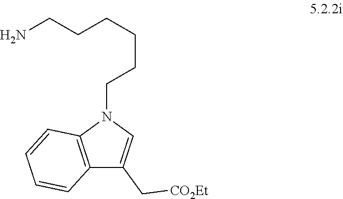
C12=C(N(CCCCCCN)C=C1C[CO2Et])C=CC=C2
